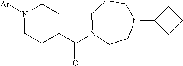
N1([Ar])CCC(C(N2CCN(C3CCC3)CCC2)=O)CC1
